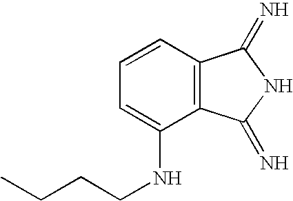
C12=C(C=CC=C1NCCCC)C(=N)NC2=N
